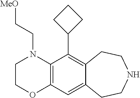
N1(CC[MeO])CCOC2=C1C(C1CCC1)=C1C(=C2)CCNCC1
